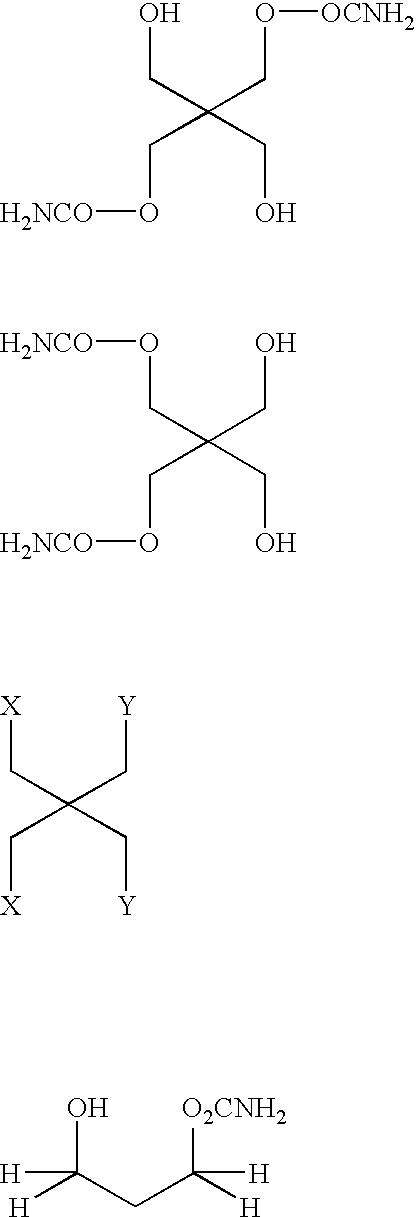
C(CO[OCNH2])(CO)(CO[H2NCO])CO.C(CO)(CO[H2NCO])(CO[H2NCO])CO.C(C[Y])(C[X])(C[X])C[Y].C(CC([H])([H])[O2CNH2])(O)([H])[H]
